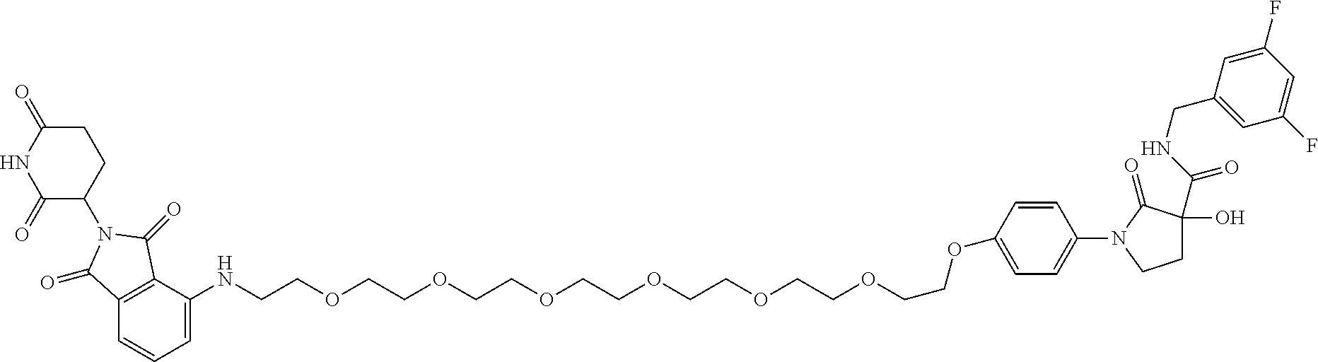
C12=C(C=CC=C1NCCOCCOCCOCCOCCOCCOCCOC1=CC=C(N3C(=O)C(O)(C(=O)NCC4=CC(F)=CC(F)=C4)CC3)C=C1)C(=O)N(C1CCC(=O)NC1=O)C2=O
